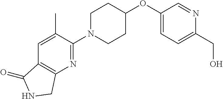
C1(OC2CCN(C3=NC4=C(C=C3C)C(=O)NC4)CC2)=CC=C(CO)N=C1
